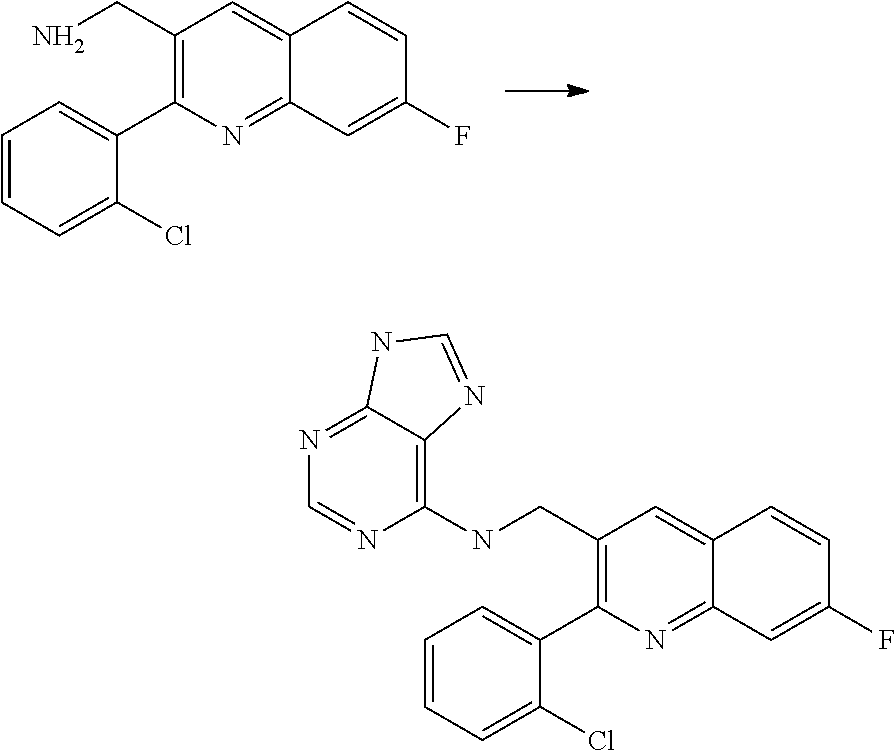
C12=CC(CN)=C(C3=CC=CC=C3Cl)N=C1C=C(F)C=C2.N(C1=C2C(=NC=N1)NC=N2)CC1=C(C2=CC=CC=C2Cl)N=C2C(=C1)C=CC(F)=C2
